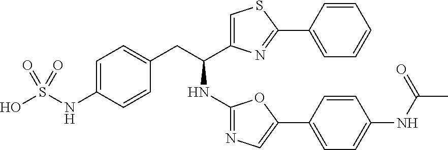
C1=C(NS(O)(=O)=O)C=CC(CC(C2=CSC(C3=CC=CC=C3)=N2)NC2=NC=C(C3=CC=C(NC(C)=O)C=C3)O2)=C1
